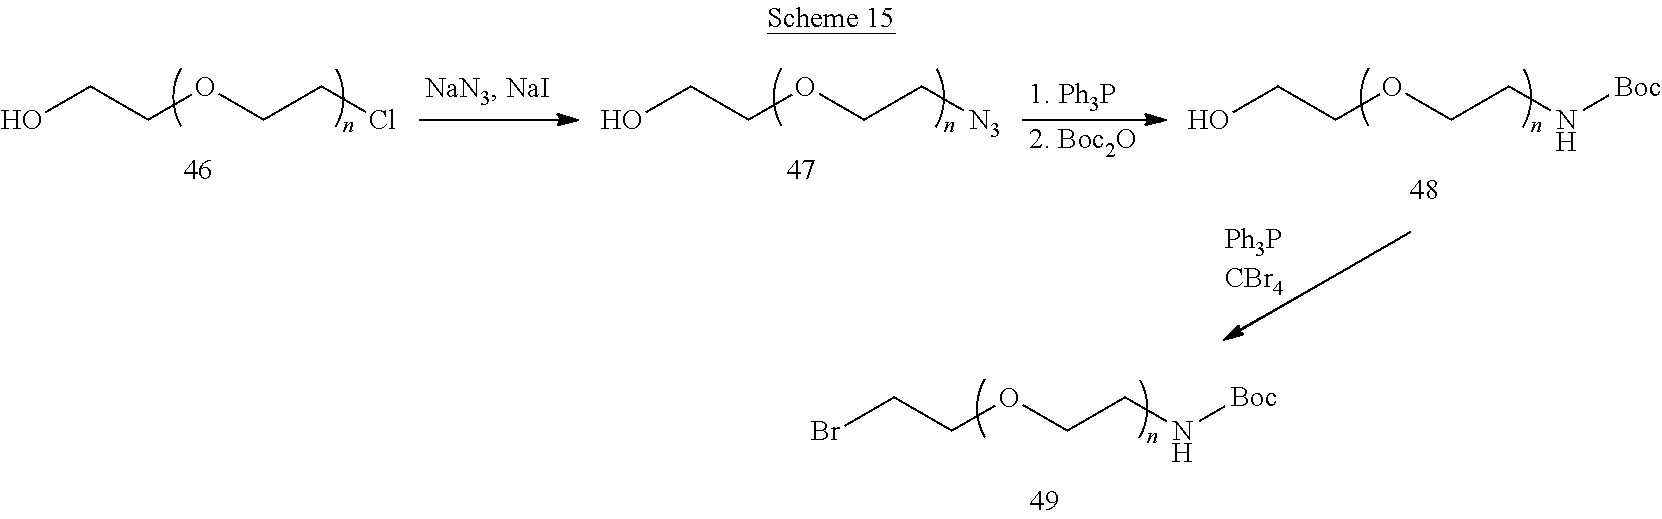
OCCOCCCl.OCCOCC[N3].[1. Ph3P].[2. Boc2O].OCCOCCN[Boc].BrCCOCCN[Boc]
